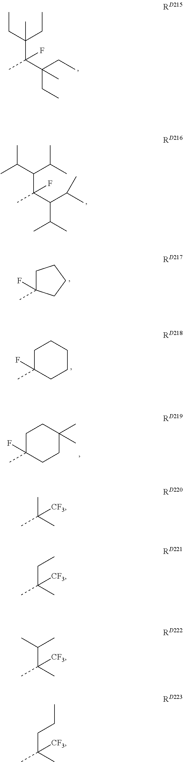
C(C(CC)(C(C(CC)(CC)C)(C)F)C)C.C(C(C(C)C)C(C(C(C)C)C(C)C)(C)F)(C)C.C1C(C)(F)CCC1.C1C(C)(F)CCCC1.C1C(C)(F)CCC(C)(C)C1.CC(C)(C)[CF3].CC(CC)(C)[CF3].CC(C(C)C)(C)[CF3].CC(CCC)(C)[CF3]
